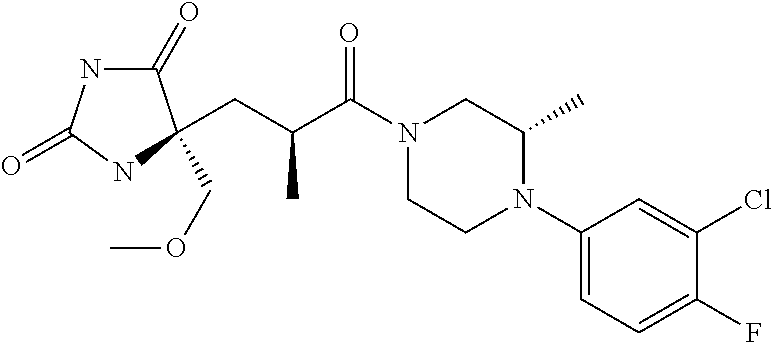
C1(=O)NC(=O)NC1(COC)CC(C(N1CCN(C2=CC=C(F)C(Cl)=C2)C(C)C1)=O)C
